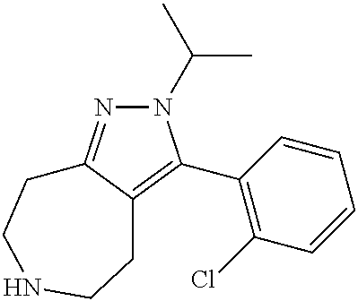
N1(C(C)C)N=C2C(=C1C1=C(Cl)C=CC=C1)CCNCC2
